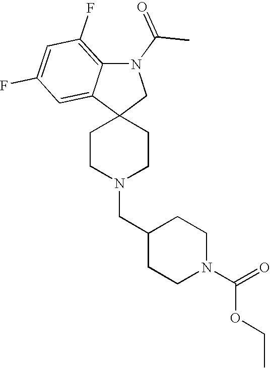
C1CN(CC2CCN(C(=O)OCC)CC2)CCC12CN(C(C)=O)C1=C(F)C=C(F)C=C21
